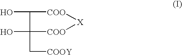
OC1C(O)(C[COOY])[COO][X][COO]1
